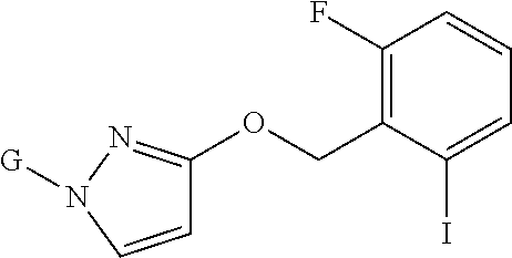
C1=CN([G])N=C1OCC1=C(F)C=CC=C1I
